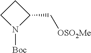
C1CN([Boc])C1C[OSO2Me]
